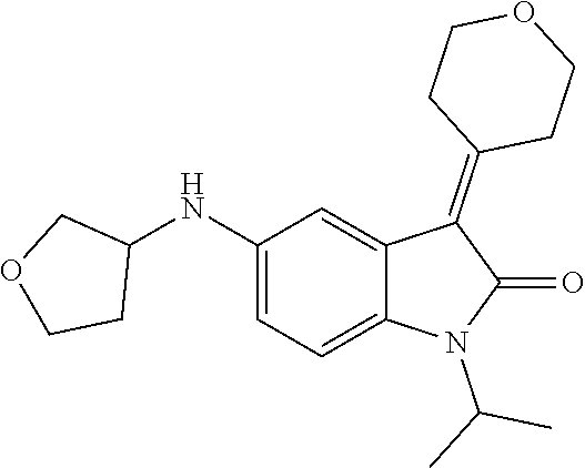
C1(NC2COCC2)=CC=C2C(=C1)C(=C1CCOCC1)C(=O)N2C(C)C
